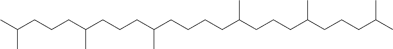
C(CCCC(CCCC(CCCCC(CCCC(CCCC(C)C)C)C)C)C)(C)C
